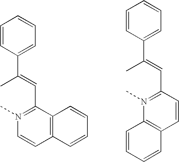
C(=CC1=N(C)C=CC2=C1C=CC=C2)(C)C1=CC=CC=C1.C(=CC1=N(C)C2=C(C=C1)C=CC=C2)(C)C1=CC=CC=C1
